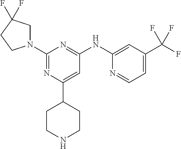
C1(NC2=NC(N3CC(F)(F)CC3)=NC(C3CCNCC3)=C2)=CC(C(F)(F)F)=CC=N1
